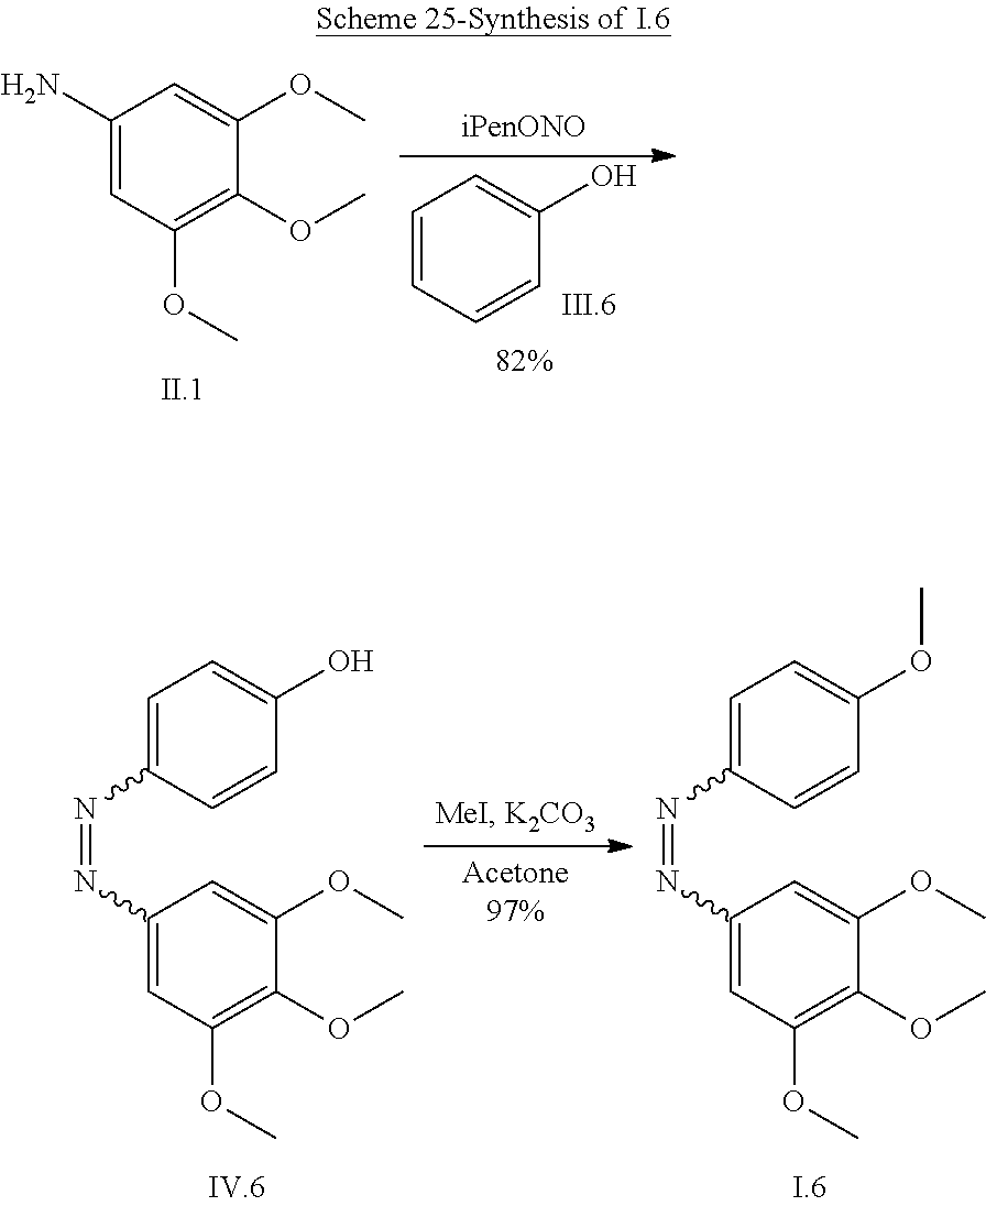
C1=CC=CC(O)=C1.C1(N)=CC(OC)=C(OC)C(OC)=C1.C1=C(N=NC2=CC(OC)=C(OC)C(OC)=C2)C=CC(O)=C1.C1=C(N=NC2=CC(OC)=C(OC)C(OC)=C2)C=CC(OC)=C1
